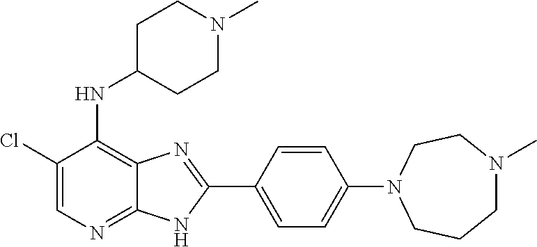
C1(Cl)=CN=C2C(=C1NC1CCN(C)CC1)N=C(C1=CC=C(N3CCCN(C)CC3)C=C1)N2
